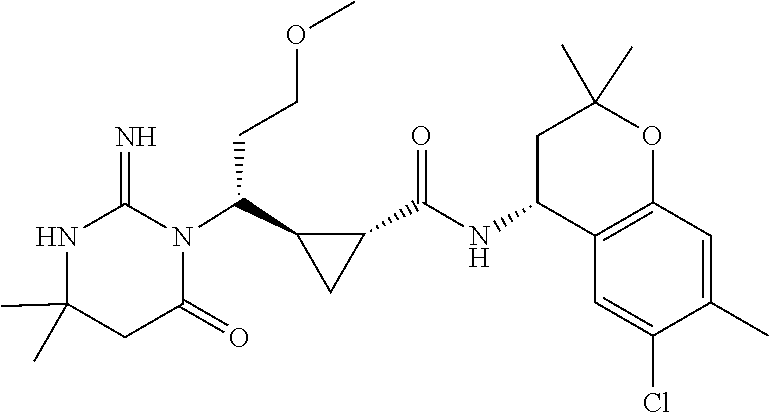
C1(C)(C)NC(=N)N(C(C2CC2C(NC2C3=C(OC(C)(C)C2)C=C(C)C(Cl)=C3)=O)CCOC)C(=O)C1
